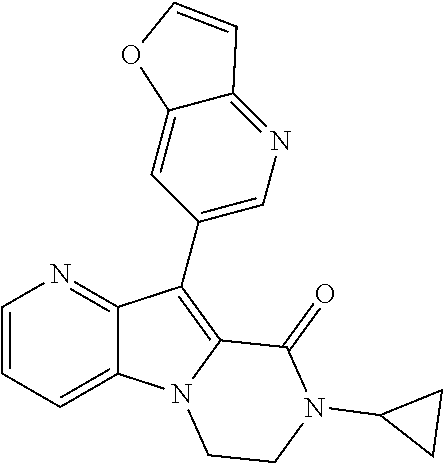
C12=CC=CN=C1C(C1=CN=C3C(=C1)OC=C3)=C1N2CCN(C2CC2)C1=O
